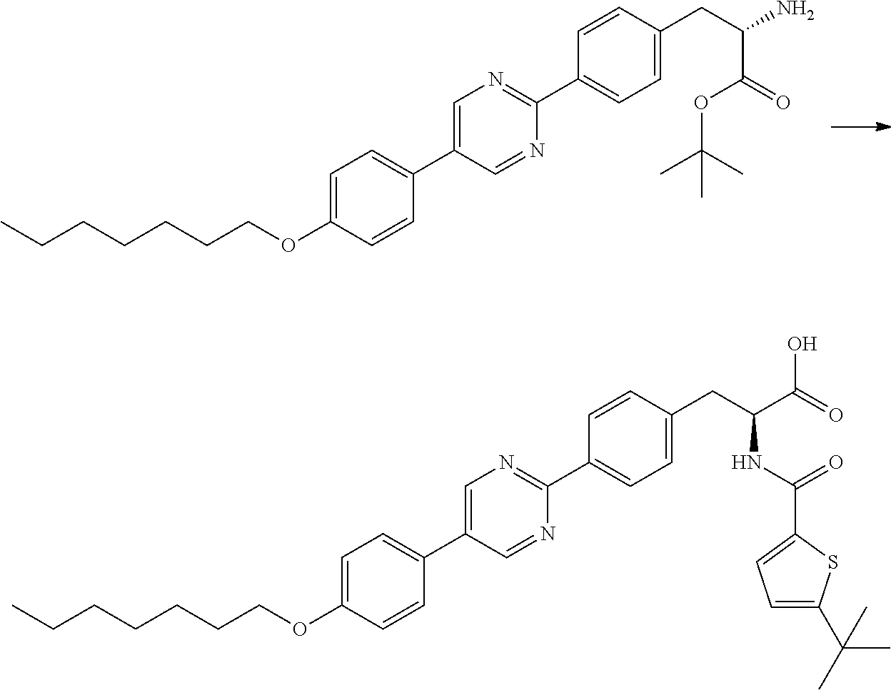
C1=C(OCCCCCCC)C=CC(C2=CN=C(C3=CC=C(CC(C(OC(C)(C)C)=O)N)C=C3)N=C2)=C1.C1=C(OCCCCCCC)C=CC(C2=CN=C(C3=CC=C(CC(NC(C4=CC=C(C(C)(C)C)S4)=O)C(=O)O)C=C3)N=C2)=C1
